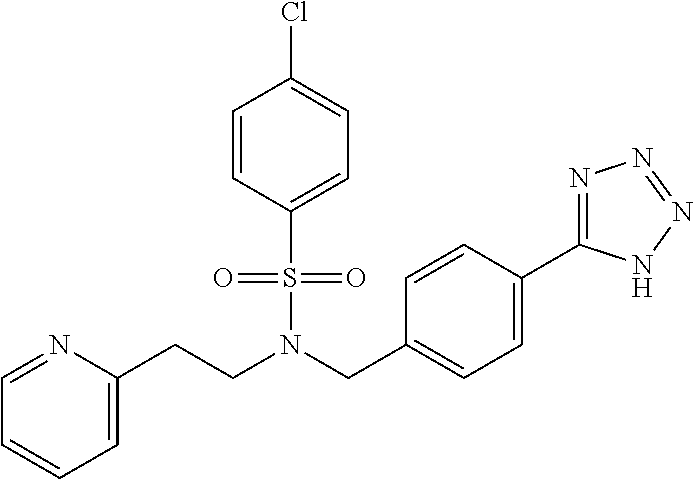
C1=NC(CCN(CC2=CC=C(C3=NN=NN3)C=C2)S(=O)(=O)C2=CC=C(Cl)C=C2)=CC=C1
